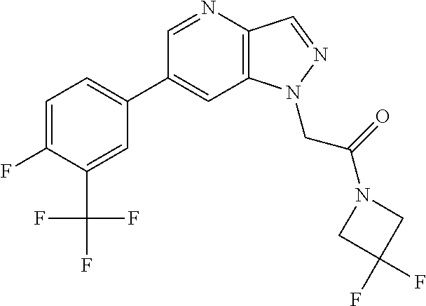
C1(C2=CC=C(F)C(C(F)(F)F)=C2)=CC2=C(C=NN2CC(=O)N2CC(F)(F)C2)N=C1
